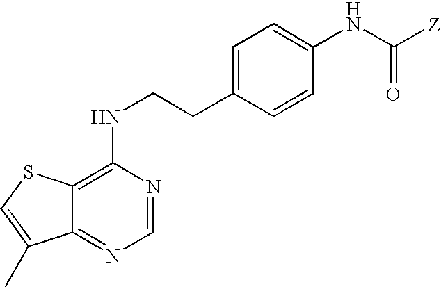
C1(NCCC2=CC=C(NC([Z])=O)C=C2)=C2C(=NC=N1)C(C)=CS2
